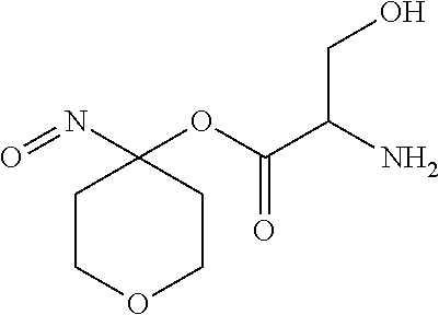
C1COCCC1(N=O)OC(C(N)CO)=O
